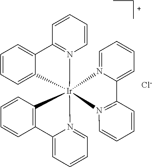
C1=CC=C2C(=C1)C1=N(C=CC=C1)[Ir]213(N2=CC=CC=C2C2=C1C=CC=C2)N1=C(C=CC=C1)C1=CC=CC=N31.[Cl-]
